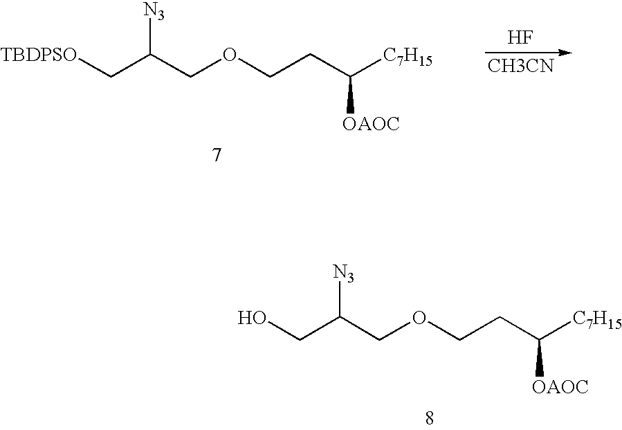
O(CCC([C7H15])[OAOC])CC([N3])CO.F.[CH3CN].O(CCC([C7H15])[OAOC])CC([N3])C[TBDPSO]
